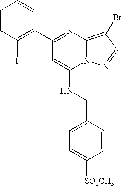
C1(C2=NC3=C(Br)C=NN3C(NCC3=CC=C([SO2CH3])C=C3)=C2)=C(F)C=CC=C1
